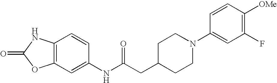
O=C1OC2=C(N1)C=CC(NC(CC1CCN(C3=CC(F)=C([OMe])C=C3)CC1)=O)=C2
